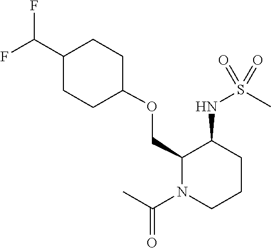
C1(OCC2C(NS(C)(=O)=O)CCCN2C(C)=O)CCC(C(F)F)CC1
